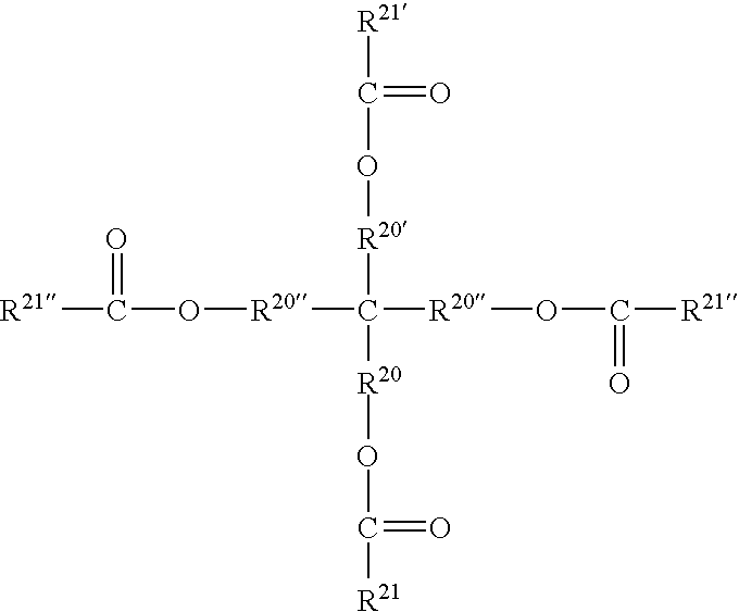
[R21]C(=O)O[R20]C([R20]OC(=O)[R21])([R20]OC(=O)[R21])[R20]OC([R21])=O
